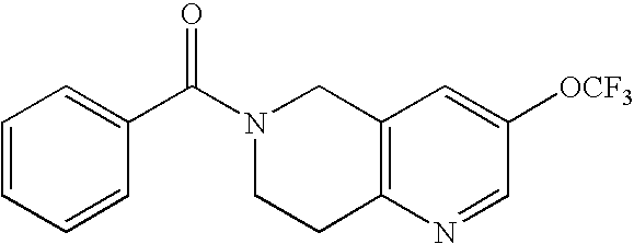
N1(C(C2=CC=CC=C2)=O)CCC2=C(C1)C=C([OCF3])C=N2
